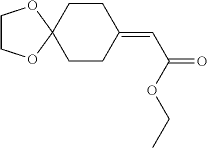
C1COC2(O1)CCC(=CC(OCC)=O)CC2
